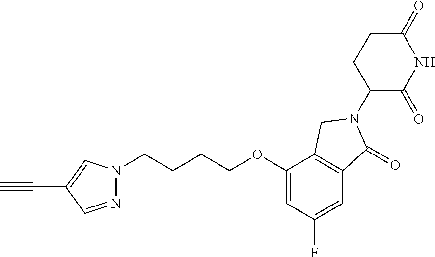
C1(=O)CCC(N2C(=O)C3=C(C(OCCCCN4N=CC(C#C)=C4)=CC(F)=C3)C2)C(=O)N1
